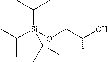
C([Si](OCC(O)C)(C(C)C)C(C)C)(C)C
